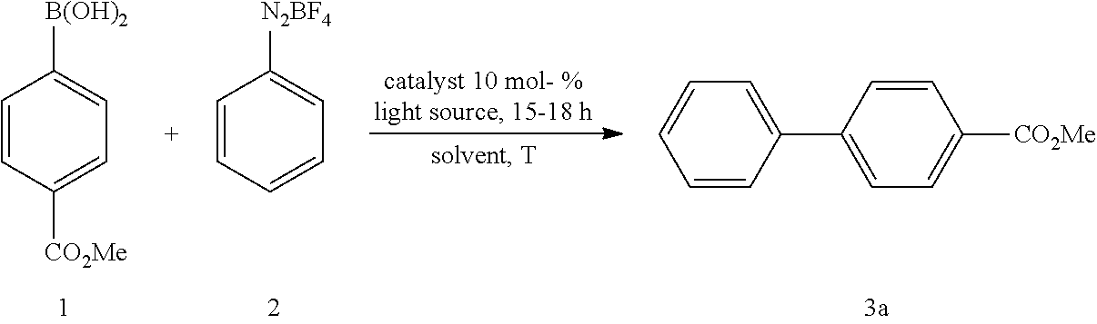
C1=CC([CO2Me])=CC=C1[B(OH)2].C1=CC=CC=C1[N2BF4].C1=CC(C2=CC=C([CO2Me])C=C2)=CC=C1
